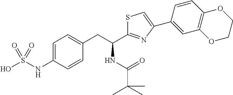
OS(=O)(=O)NC1=CC=C(CC(C2=NC(C3=CC4=C(C=C3)OCCO4)=CS2)NC(=O)C(C)(C)C)C=C1
